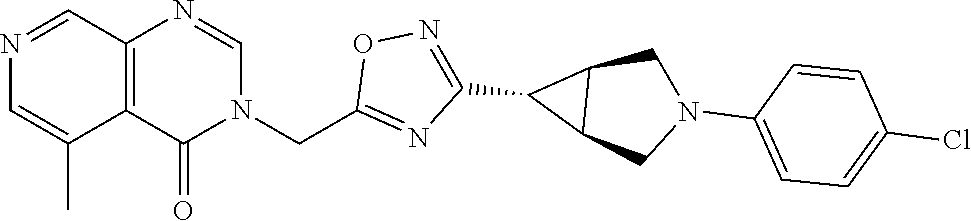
C12=C(C(=O)N(CC3=NC(C4C5C4CN(C4=CC=C(Cl)C=C4)C5)=NO3)C=N1)C(C)=CN=C2
